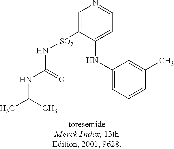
C1=C([SO2]NC(NC(C)C)=O)C(NC2=CC=CC(C)=C2)=CC=N1
